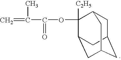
C=C(C(OC1([C2H5])C2CC3CC(CC1C3)C2)=O)C
